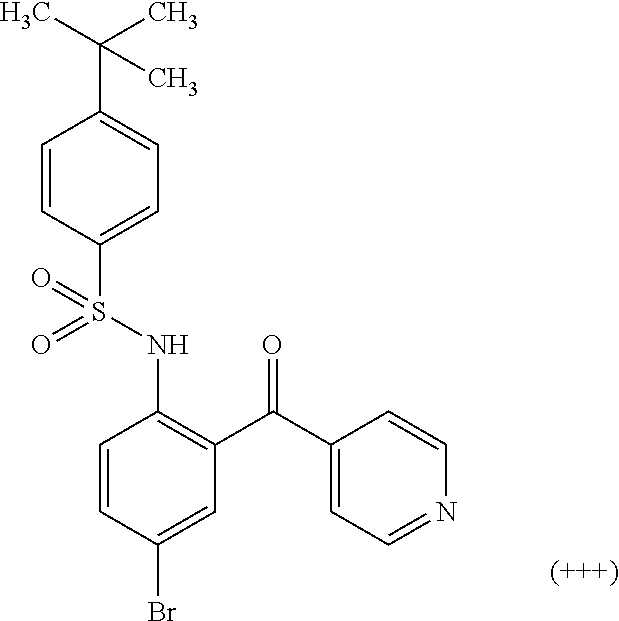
C1=CC(Br)=CC(C(C2=CC=NC=C2)=O)=C1NS(C1=CC=C(C(C)(C)C)C=C1)(=O)=O
